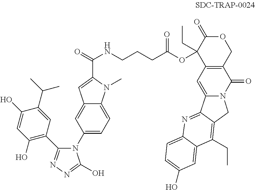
C1=C2N(C(=O)C3=C1C(CC)(OC(CCCNC(=O)C1=CC4=CC(N5C(C6=C(O)C=C(O)C(C(C)C)=C6)=NN=C5O)=CC=C4N1C)=O)C(=O)OC3)CC1=C(CC)C3=CC(O)=CC=C3N=C21
